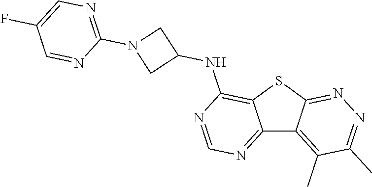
C12=NC=NC(NC3CN(C4=NC=C(F)C=N4)C3)=C1SC1=NN=C(C)C(C)=C21
